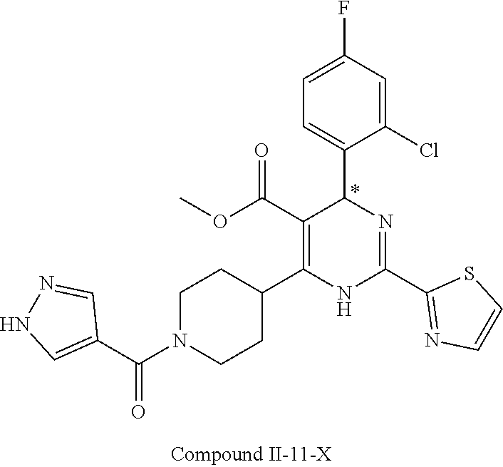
C1=C(Cl)C(C2N=C(C3=NC=CS3)NC(C3CCN(C(=O)C4=CNN=C4)CC3)=C2C(OC)=O)=CC=C1F
